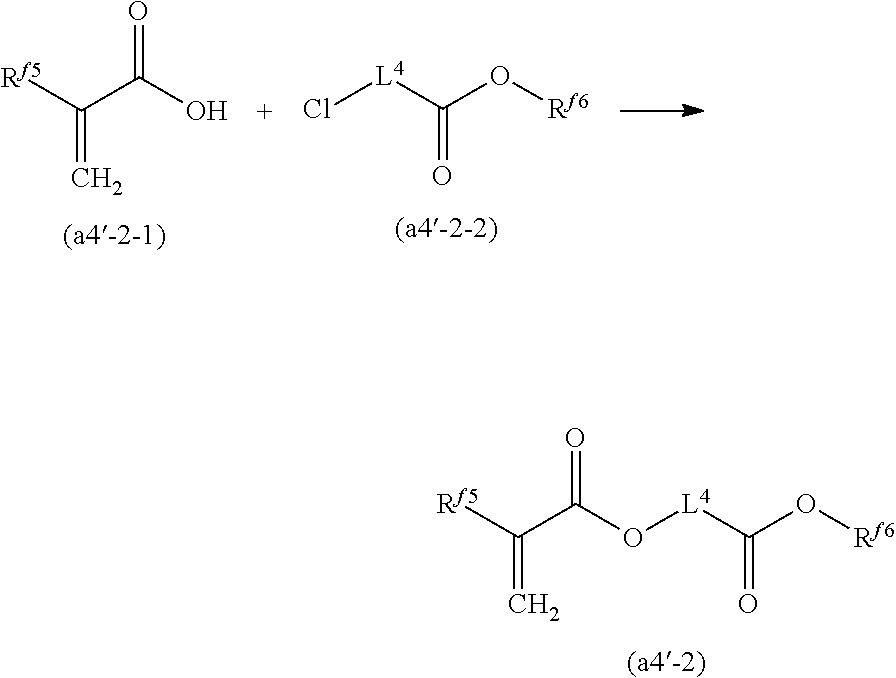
[Rf5]C(C(O[L4]C(O[Rf6])=O)=O)=C.[Rf5]C(C(O)=O)=C.Cl[L4]C(O[Rf6])=O
